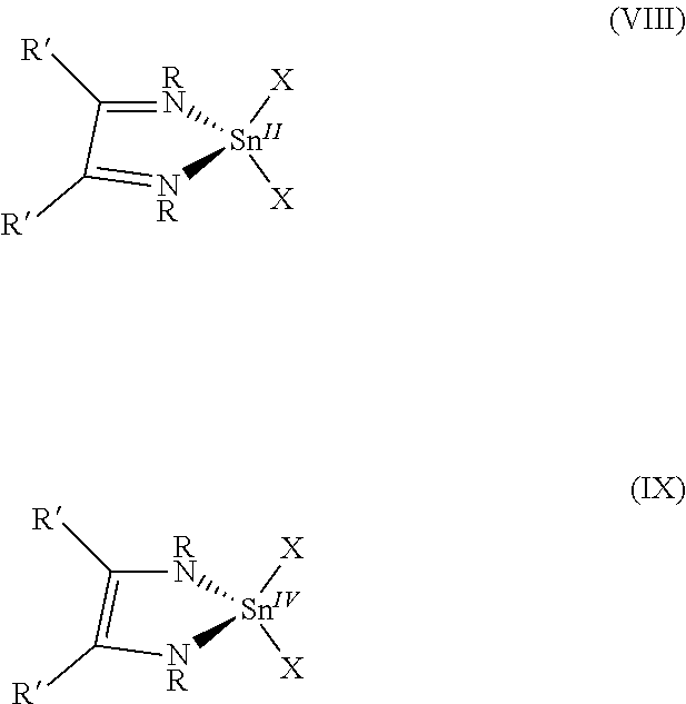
[X][Sn]1([X])[RN]=C([R])C([R])=[NR]1.[X][Sn]1([X])[RN]C([R])=C([R])[NR]1
